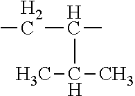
CCC(C)C(C)C
